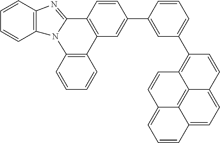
C1=CC2=C(C=C1)N1C(=NC3=C1C=CC=C3)C1=C2C=C(C2=CC(C3=C4C5=C6C(=CC=C5C=C3)C=CC=C6C=C4)=CC=C2)C=C1
